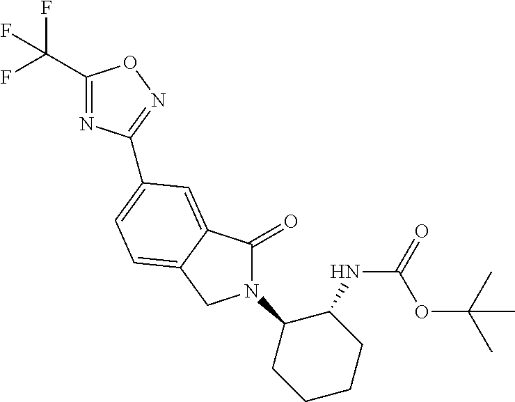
C1(C(F)(F)F)=NC(C2=CC=C3C(=C2)C(=O)N(C2CCCCC2NC(=O)OC(C)(C)C)C3)=NO1
